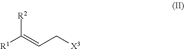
[R1]C(=CC[X3])[R2]
